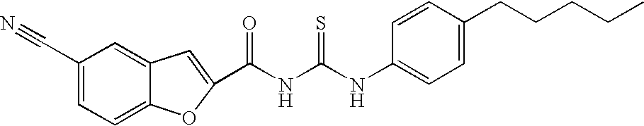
C1(C#N)=CC=C2C(=C1)C=C(C(NC(NC1=CC=C(CCCCC)C=C1)=S)=O)O2
